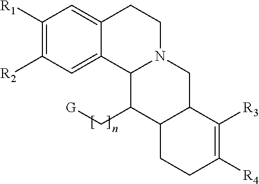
C1([R1])=C([R2])C=C2C(=C1)CCN1C2C(C[G])C2C(C1)C([R3])=C([R4])CC2
